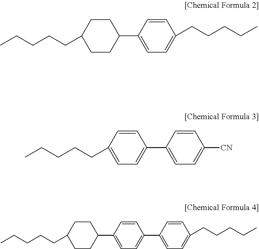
C1C(CCCCC)CCC(C2=CC=C(C3=CC=C(CCCCC)C=C3)C=C2)C1.C1C(CCCCC)CCC(C2=CC=C(CCCCC)C=C2)C1.C1=CC(C2=CC=C([CN])C=C2)=CC=C1CCCCC
